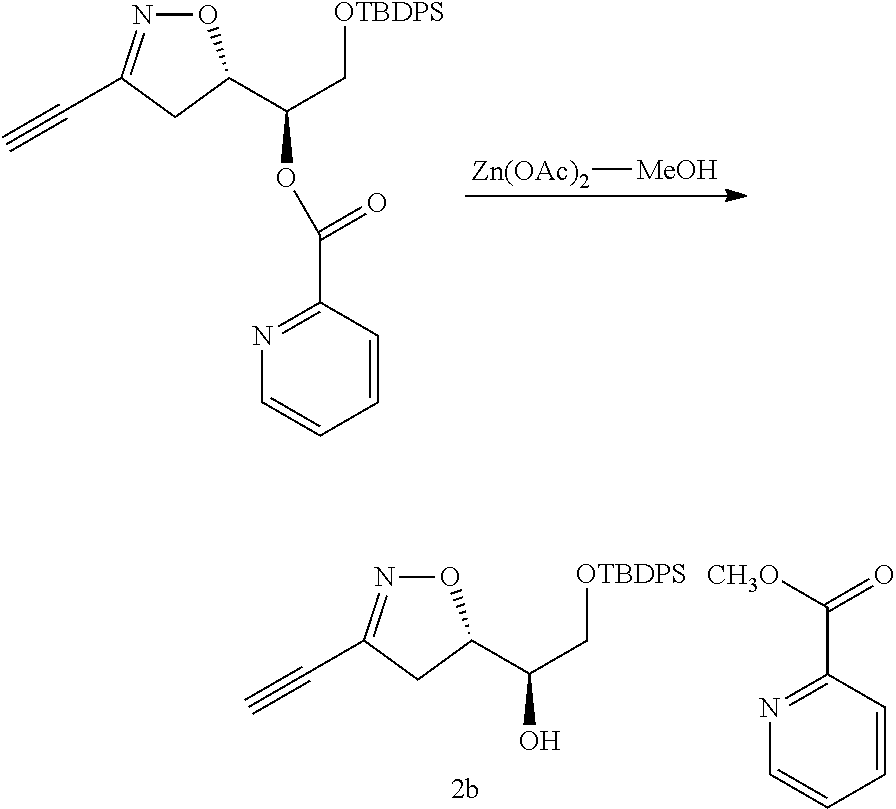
[Zn(OAc)2][MeOH].O1N=C(C#C)CC1C(C[OTBDPS])OC(=O)C1=NC=CC=C1.O1N=C(C#C)CC1C(C[OTBDPS])O.C(=O)(C1=NC=CC=C1)[CH3O]
